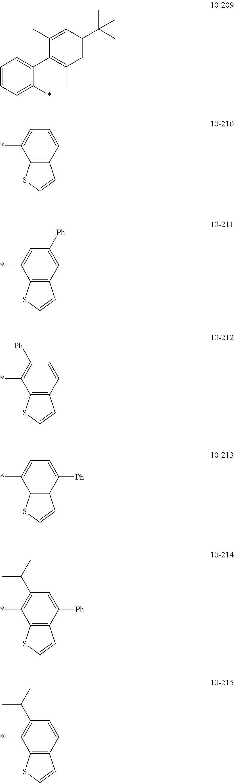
C1=CC=C(*)C(C2=C(C)C=C(C(C)(C)C)C=C2C)=C1.C12=C(C=CC=C1*)C=CS2.C12=C(C=C([Ph])C=C1*)C=CS2.C12=C(C=CC([Ph])=C1*)C=CS2.C12=C(C([Ph])=CC=C1*)C=CS2.C12=C(C([Ph])=CC(C(C)C)=C1*)C=CS2.C12=C(C=CC(C(C)C)=C1*)C=CS2
